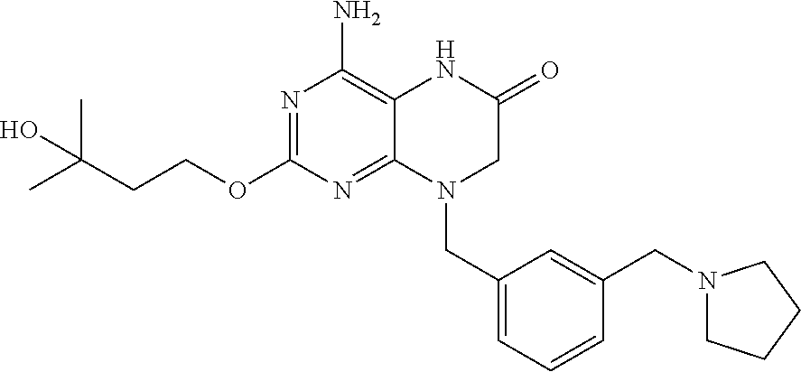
C(CCOC1=NC(N)=C2C(=N1)N(CC1=CC=CC(CN3CCCC3)=C1)CC(=O)N2)(C)(C)O
